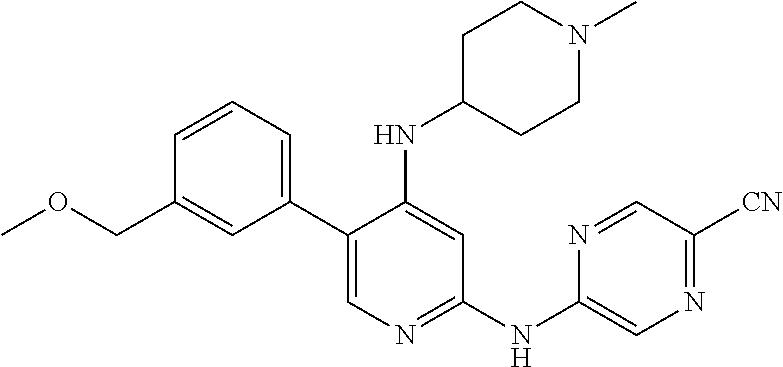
C1(C2=CN=C(NC3=CN=C([CN])C=N3)C=C2NC2CCN(C)CC2)=CC=CC(COC)=C1
